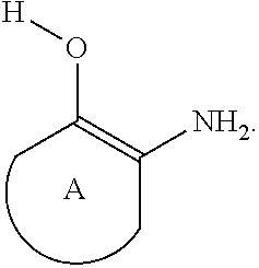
CC(=C([NH2])C)O[H].[A]
